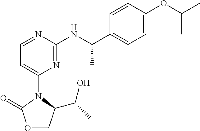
C1=C(OC(C)C)C=CC(C(NC2=NC(N3C(C(C)O)COC3=O)=CC=N2)C)=C1
